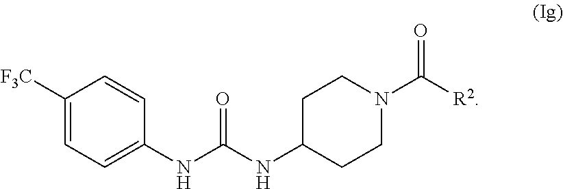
C1=C(NC(NC2CCN(C([R2])=O)CC2)=O)C=CC([F3C])=C1
